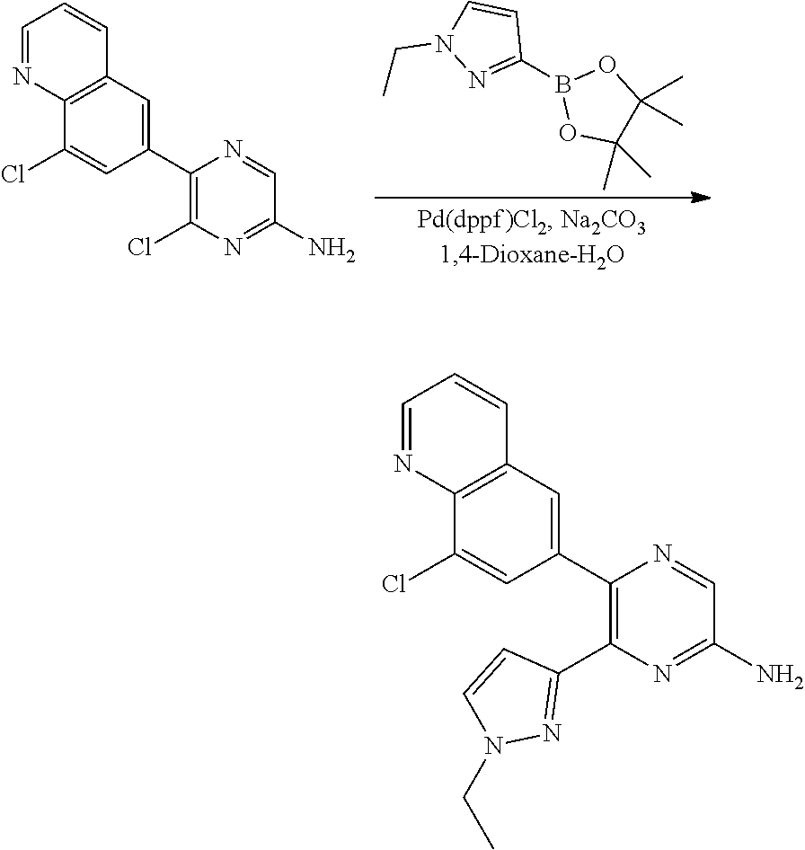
C1=NC2=C(C=C1)C=C(C1=C(Cl)N=C(N)C=N1)C=C2Cl.C1(B2OC(C)(C)C(C)(C)O2)=NN(CC)C=C1.C1=NC2=C(C=C1)C=C(C1=C(C3=NN(CC)C=C3)N=C(N)C=N1)C=C2Cl
